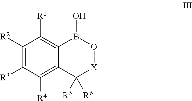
C1([R2])=C([R3])C([R4])=C2C(=C1[R1])B(O)O[X]C2([R5])[R6]
